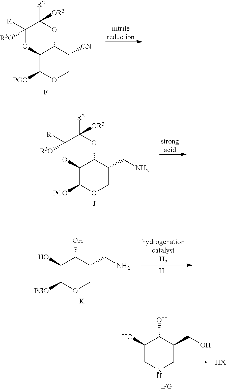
C1(O)CNCC(CO)C1O.[IFG].[HX].[nitrilereduction].C12C([PGO])OCC([CN])C1OC([R2])([OR3])C([R1])([R3O])O2.F.[strongacid].C12C([PGO])OCC(CN)C1OC([R2])([OR3])C([R1])([R3O])O2.[J].[H].[hydrogenationcatalystH2].C1(O)C([PGO])OCC(CN)C1O.[K]
